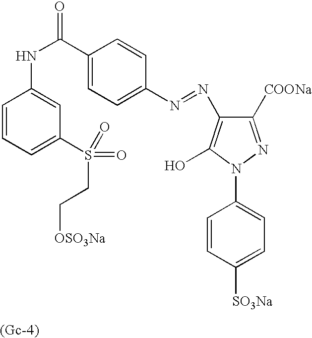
C1=CC=C(S(CC[OSO3Na])(=O)=O)C=C1NC(=O)C1=CC=C(N=NC2=C(O)N(C3=CC=C([SO3Na])C=C3)N=C2[COONa])C=C1
